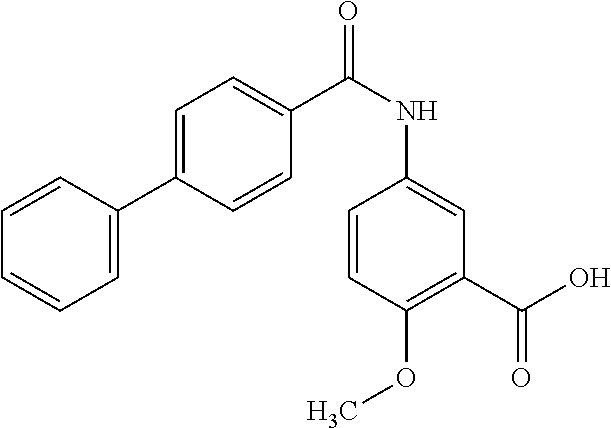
C1=CC(OC)=C(C(O)=O)C=C1NC(C1=CC=C(C2=CC=CC=C2)C=C1)=O
